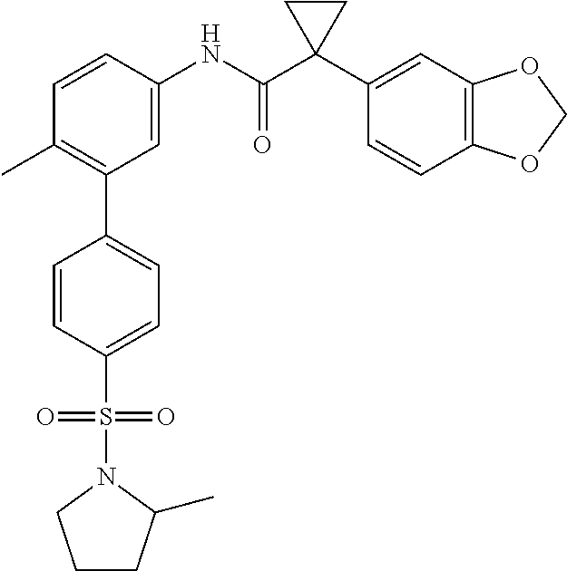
C1=C(NC(C2(C3=CC4=C(C=C3)OCO4)CC2)=O)C=CC(C)=C1C1=CC=C(S(=O)(=O)N2CCCC2C)C=C1
